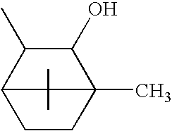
C1CC2(C)C(O)C(C)C1C2(C)C
